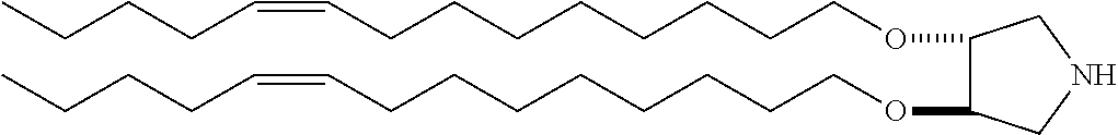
O(CCCCCCCCC=CCCCC)C1C(OCCCCCCCCC=CCCCC)CNC1
